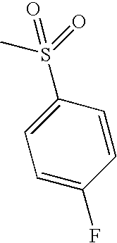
C1=CC(S(=O)(C)=O)=CC=C1F
